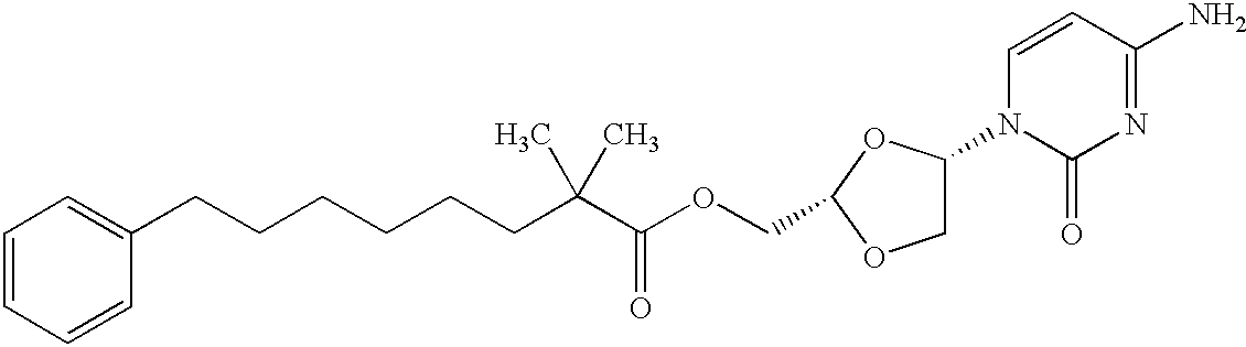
C1=CC=CC(CCCCCCC(C(OCC2OC(N3C(=O)N=C(N)C=C3)CO2)=O)(C)C)=C1
